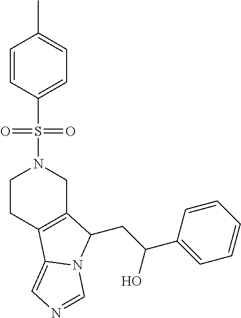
C1CC2=C(CN1S(C1=CC=C(C)C=C1)(=O)=O)C(CC(C1=CC=CC=C1)O)N1C2=CN=C1
